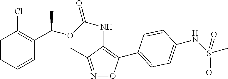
C1=CC=CC(C(OC(NC2=C(C3=CC=C(NS(C)(=O)=O)C=C3)ON=C2C)=O)C)=C1Cl
